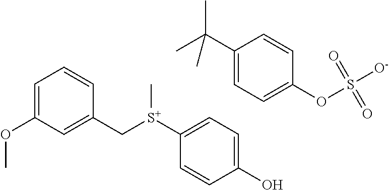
C1=C(OC)C=C(C[S+](C2=CC=C(O)C=C2)C)C=C1.C1(C(C)(C)C)=CC=C(OS([O-])(=O)=O)C=C1
